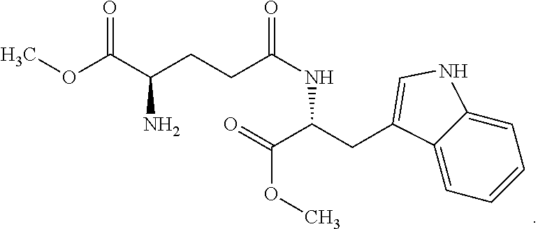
O=C(C(CC1=CNC2=CC=CC=C21)NC(CCC(C(OC)=O)N)=O)OC
